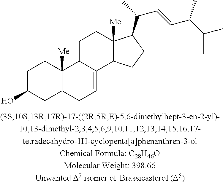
C1C(O)CC2C([Me])(C1)C1C(=CC2)C2C([Me])(CC1)C(C(C)C=CC(C(C)C)C)CC2
